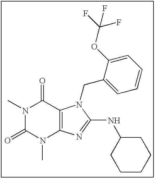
CN1C(=O)N(C)C2=C(C1=O)N(CC1=CC=CC=C1OC(F)(F)F)C(NC1CCCCC1)=N2
